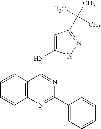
C12=C(N=C(C3=CC=CC=C3)N=C1NC1=CC(C(C)(C)C)=NN1)C=CC=C2
